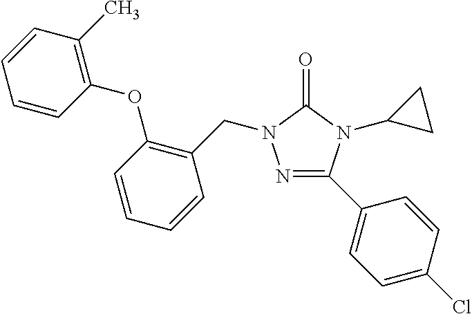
N1=C(C2=CC=C(Cl)C=C2)N(C2CC2)C(=O)N1CC1=C(OC2=C(C)C=CC=C2)C=CC=C1
